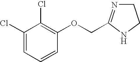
C1(Cl)=CC=CC(OCC2=NCCN2)=C1Cl
